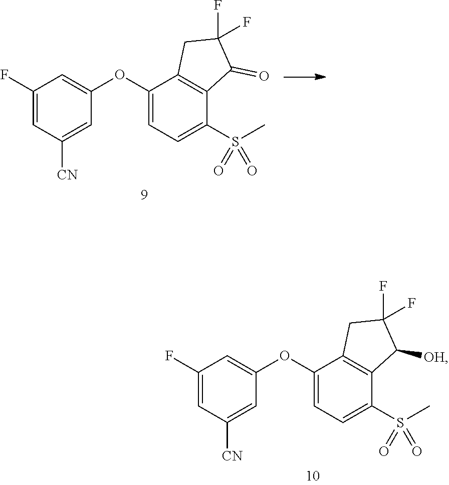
C1(F)=CC([CN])=CC(OC2=CC=C(S(C)(=O)=O)C3=C2CC(F)(F)C3=O)=C1.C1(F)=CC([CN])=CC(OC2=CC=C(S(C)(=O)=O)C3=C2CC(F)(F)C3[OH])=C1
